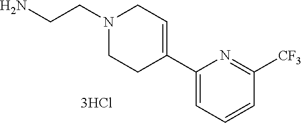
C1(C2=CCN(CCN)CC2)=CC=CC([CF3])=N1
